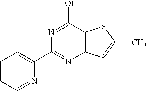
C12=C(C(O)=NC(C3=CC=CC=N3)=N1)SC(C)=C2
